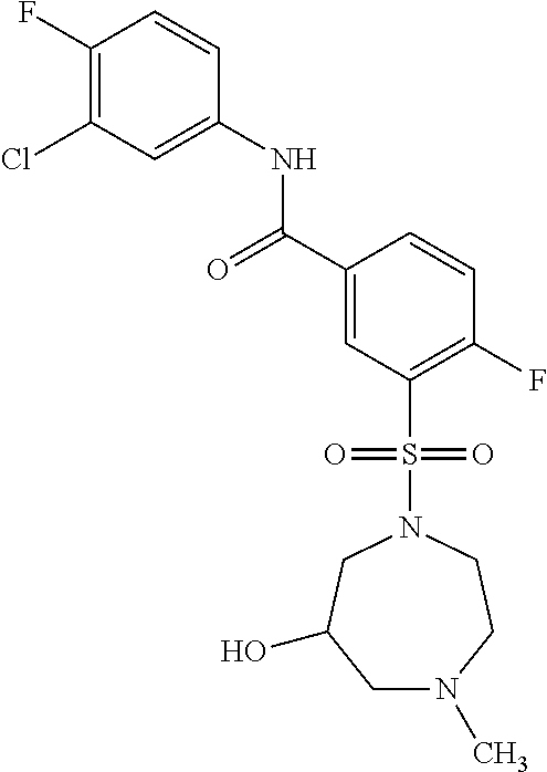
C1(F)=C(Cl)C=C(NC(C2=CC(S(N3CC(O)CN(C)CC3)(=O)=O)=C(F)C=C2)=O)C=C1
